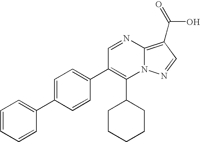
C1(C2CCCCC2)=C(C2=CC=C(C3=CC=CC=C3)C=C2)C=NC2=C(C(O)=O)C=NN12
